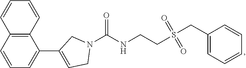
C1(C2=CC=CC3=C2C=CC=C3)=CCN(C(NCCS(CC2=CC=CC=C2)(=O)=O)=O)C1
